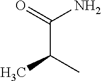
O=C(N)C(C)C
